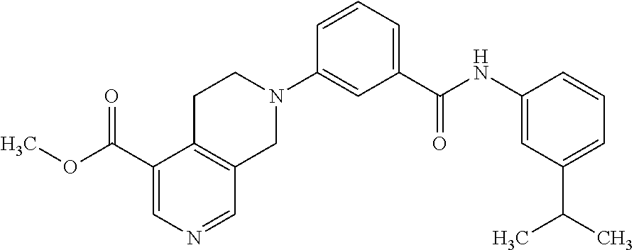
C1(C(OC)=O)=CN=CC2=C1CCN(C1=CC(C(NC3=CC(C(C)C)=CC=C3)=O)=CC=C1)C2
